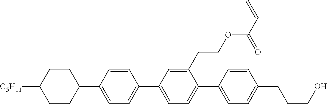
C1CC([C5H11])CCC1C1=CC=C(C2=CC=C(C3=CC=C(CCCO)C=C3)C(CCOC(C=C)=O)=C2)C=C1
